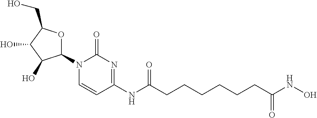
N1(C2OC(CO)C(O)C2O)C=CC(NC(CCCCCCC(NO)=O)=O)=NC1=O
